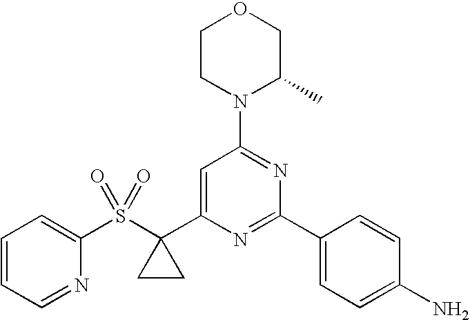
C1CN(C2=NC(C3=CC=C(N)C=C3)=NC(C3(S(C4=CC=CC=N4)(=O)=O)CC3)=C2)C(C)CO1
